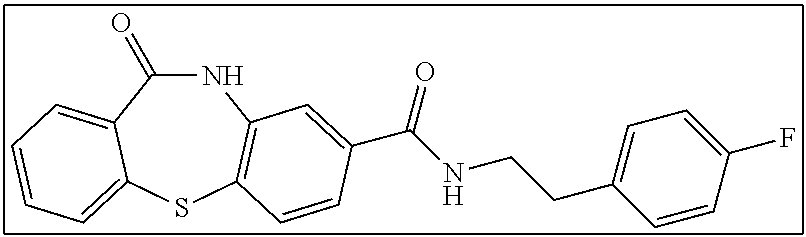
C1(=O)NC2=C(SC3=CC=CC=C13)C=CC(C(NCCC1=CC=C(F)C=C1)=O)=C2
